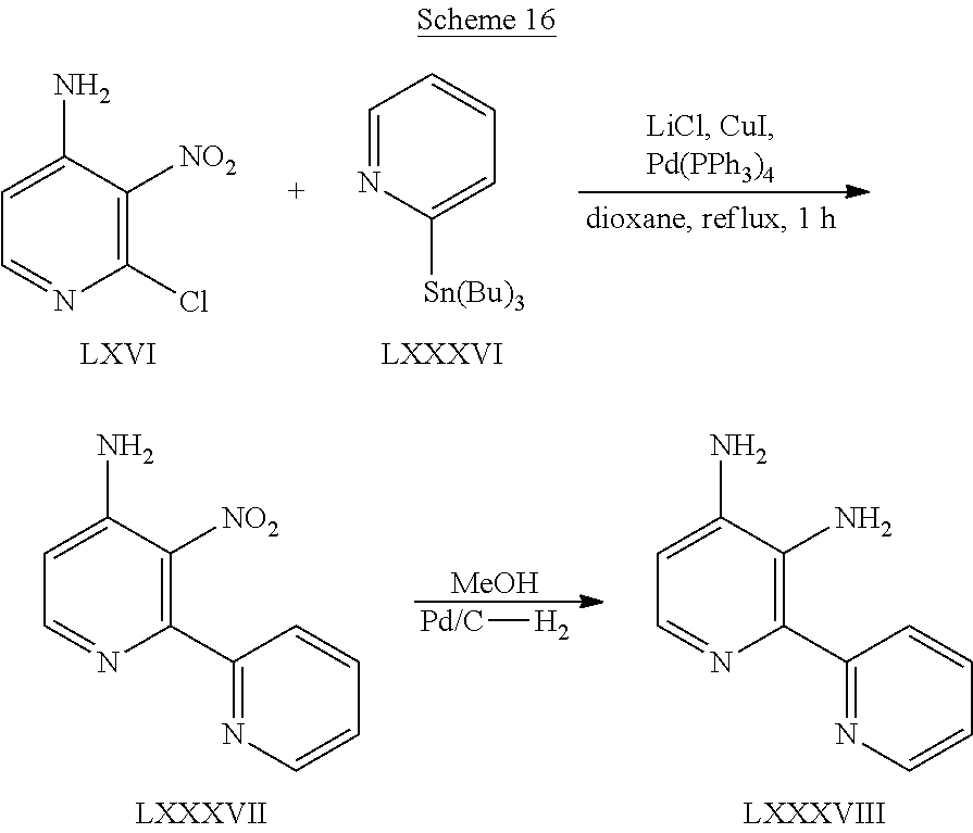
C1=NC(Cl)=C([NO2])C(N)=C1.C1=NC([Sn(Bu)3])=CC=C1.[MeOH].[Pd/C][H2].C1=NC(C2=NC=CC=C2)=C([NO2])C(N)=C1.C1=NC(C2=NC=CC=C2)=C(N)C(N)=C1
